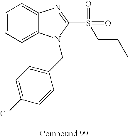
C1=CC=C2C(=C1)N=C(S(=O)(=O)CCC)N2CC1=CC=C(Cl)C=C1
